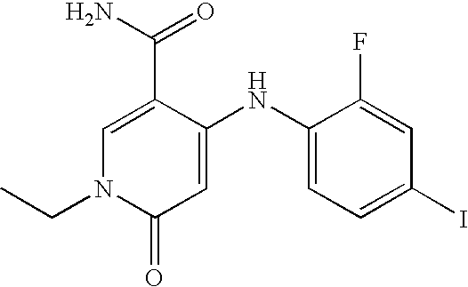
C1=C(C(N)=O)C(NC2=CC=C(I)C=C2F)=CC(=O)N1CC
